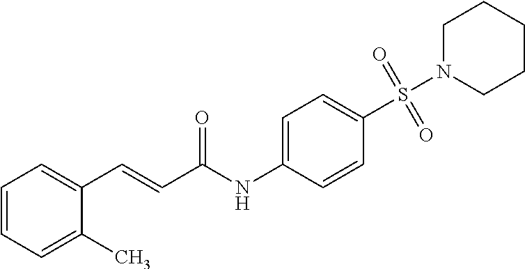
C1=CC=C(C)C(C=CC(NC2=CC=C(S(=O)(=O)N3CCCCC3)C=C2)=O)=C1
